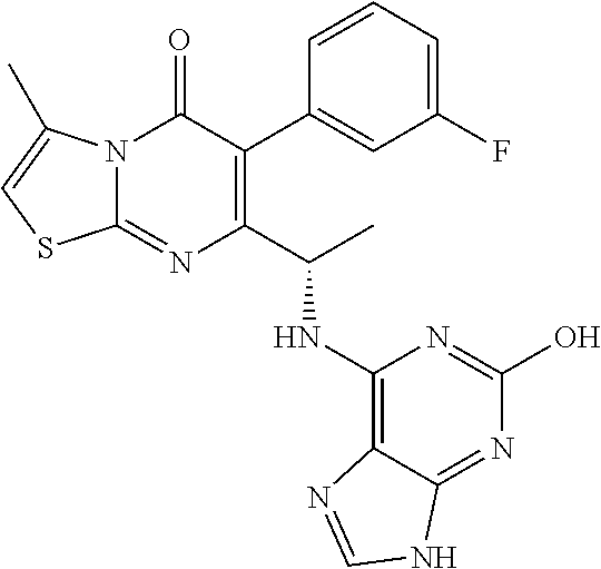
C1(C(C)NC2=C3C(=NC(O)=N2)NC=N3)=C(C2=CC(F)=CC=C2)C(=O)N2C(=N1)SC=C2C
